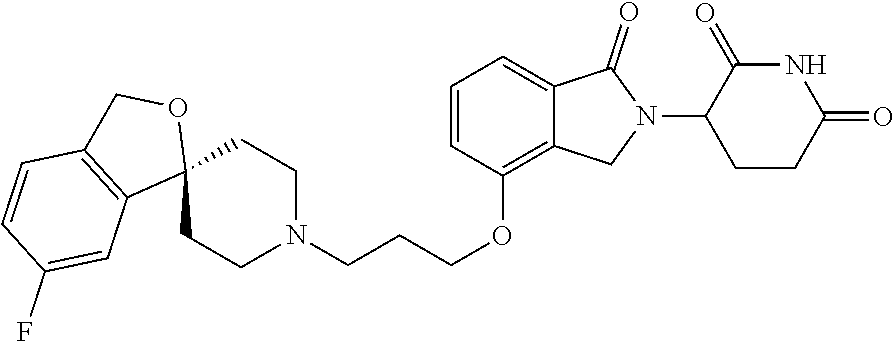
N1C(=O)C(N2C(=O)C3=CC=CC(OCCCN4CCC5(CC4)OCC4=C5C=C(F)C=C4)=C3C2)CCC1=O
